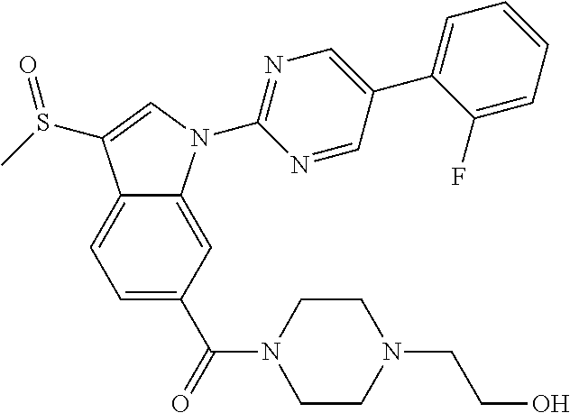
C12=CC=C(C(=O)N3CCN(CCO)CC3)C=C1N(C1=NC=C(C3=CC=CC=C3F)C=N1)C=C2S(C)=O
